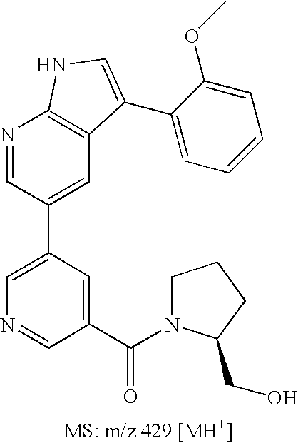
C1=C(C2=CC3=C(N=C2)NC=C3C2=CC=CC=C2OC)C=C(C(=O)N2CCCC2CO)C=N1
